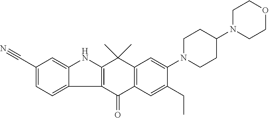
C1CN(C2=CC3=C(C=C2CC)C(=O)C2=C(C3(C)C)NC3=CC(C#N)=CC=C23)CCC1N1CCOCC1
